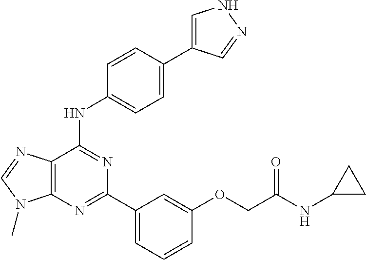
C12=C(N=C(C3=CC=CC(OCC(NC4CC4)=O)=C3)N=C1NC1=CC=C(C3=CNN=C3)C=C1)N(C)C=N2
